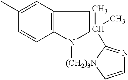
C12=C(C=C(C)C=C1)C=CN2[(CH2)3N]1C(C(C)C)=NC=C1
